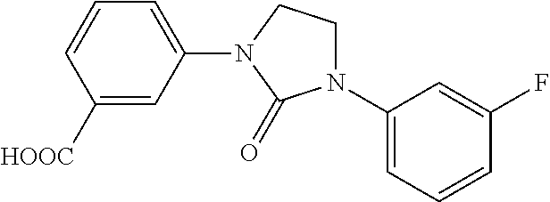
C1([HOOC])=CC(N2CCN(C3=CC=CC(F)=C3)C2=O)=CC=C1
